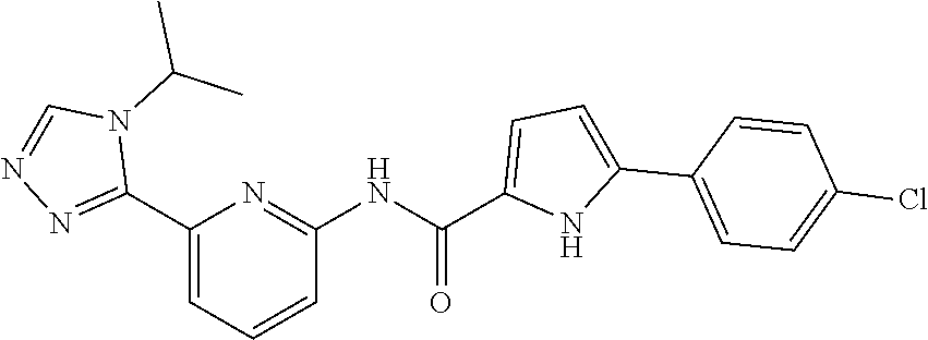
C1(C2=NN=CN2C(C)C)=CC=CC(NC(=O)C2=CC=C(C3=CC=C(Cl)C=C3)N2)=N1
